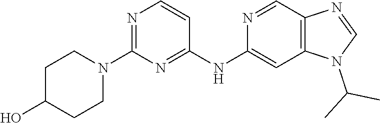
C12=C(C=NC(NC3=NC(N4CCC(O)CC4)=NC=C3)=C1)N=CN2C(C)C
